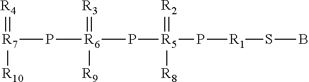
P([R5](P[R1]SB)(=[R2])[R8])[R6](P[R7]([R10])=[R4])(=[R3])[R9]
